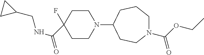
C1CN(C2CCN(C(OCC)=O)CCC2)CCC1(F)C(NCC1CC1)=O
